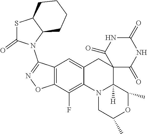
S1C(=O)N(C2=NOC3=C2C=C2C(=C3F)N3C([H])(C4(C2)C(=O)NC(=O)NC4=O)C(C)OC(C)C3)C2C1CCCC2
